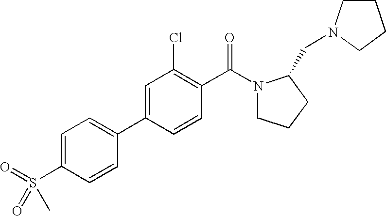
C1=C(S(=O)(C)=O)C=CC(C2=CC(Cl)=C(C(N3CCCC3CN3CCCC3)=O)C=C2)=C1
